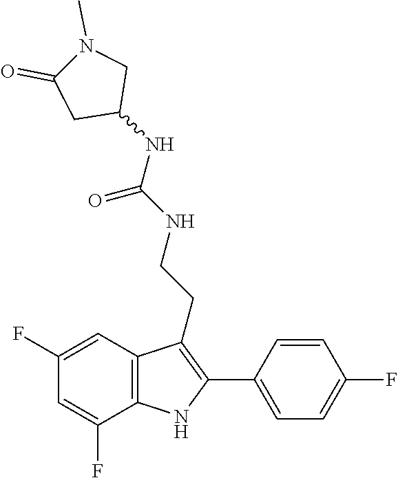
C1=C(F)C2=C(C=C1F)C(CCNC(NC1CN(C)C(=O)C1)=O)=C(C1=CC=C(F)C=C1)N2
